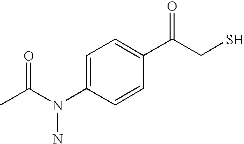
C1(N(C(C)=O)N)=CC=C(C(CS)=O)C=C1
